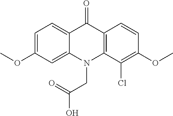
C12=CC=C(OC)C=C1N(CC(O)=O)C1=C(C2=O)C=CC(OC)=C1Cl
